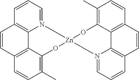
C1(C)=C2C3=C(C=C1)C=CC1=C3N(=CC=C1)[Zn]1(O2)N2=CC=CC3=C2C2=C(C=C3)C=CC(C)=C2O1
